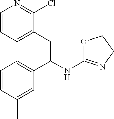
C1=CC=C(CC(NC2=NCCO2)C2=CC=CC(C)=C2)C(Cl)=N1
